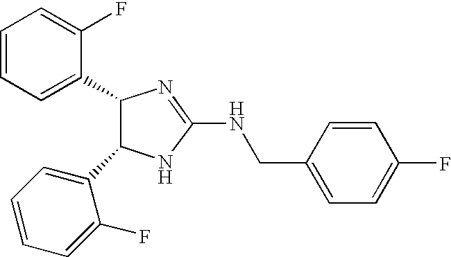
C1(C2C(C3=CC=CC=C3F)NC(NCC3=CC=C(F)C=C3)=N2)=CC=CC=C1F
